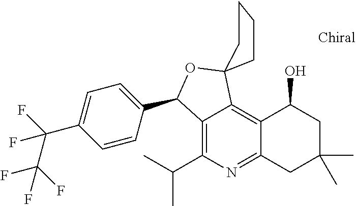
C12=C(C(C)C)N=C3C(=C1C1(OC2C2=CC=C(C(C(F)(F)F)(F)F)C=C2)CCCC1)C(O)CC(C)(C)C3
